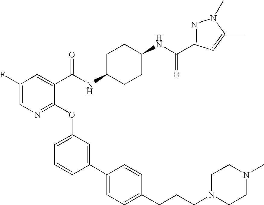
C(CC1=CC=C(C2=CC(OC3=NC=C(F)C=C3C(NC3CCC(NC(=O)C4=NN(C)C(C)=C4)CC3)=O)=CC=C2)C=C1)CN1CCN(C)CC1
